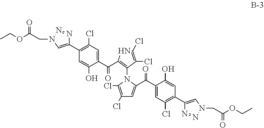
C1(C2=C(Cl)C=C(C(=O)C3=C(N4C(Cl)=C(Cl)C=C4C(=O)C4=CC(Cl)=C(C5=CN(CC(OCC)=O)N=N5)C=C4O)C(Cl)=C(Cl)N3)C(O)=C2)=CN(CC(OCC)=O)N=N1
